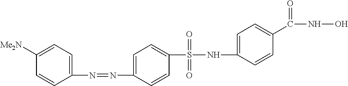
C1([Me2N])=CC=C(N=NC2=CC=C(S(=O)(=O)NC3=CC=C(C(NO)=O)C=C3)C=C2)C=C1
